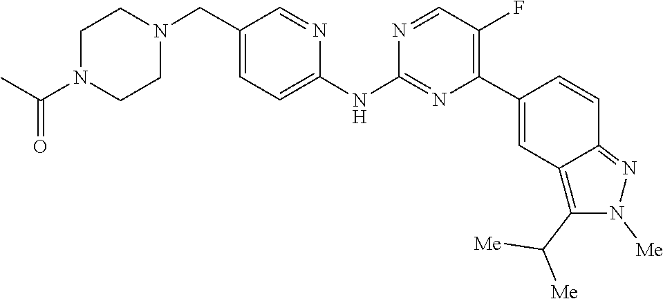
C1CN(C(=O)C)CCN1CC1=CC=C(NC2=NC(C3=CC4=C(C([Me])[Me])N([Me])N=C4C=C3)=C(F)C=N2)N=C1
